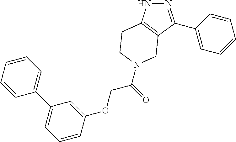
N1N=C(C2=CC=CC=C2)C2=C1CCN(C(COC1=CC(C3=CC=CC=C3)=CC=C1)=O)C2
